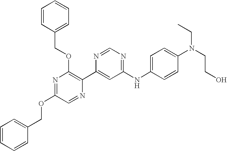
N1=C(OCC2=CC=CC=C2)C=NC(C2=CC(NC3=CC=C(N(CCO)CC)C=C3)=NC=N2)=C1OCC1=CC=CC=C1
